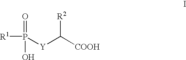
[Y](C([COOH])[R2])P([R1])(=O)O.I
